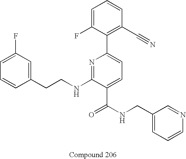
C1=CC(CCNC2=NC(C3=C(C#N)C=CC=C3F)=CC=C2C(NCC2=CC=CN=C2)=O)=CC(F)=C1
